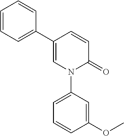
C1=CC(C2=CC=CC=C2)=CN(C2=CC=CC(OC)=C2)C1=O
